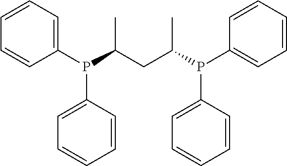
C1=CC(P(C(CC(P(C2=CC=CC=C2)C2=CC=CC=C2)C)C)C2=CC=CC=C2)=CC=C1
